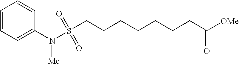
S(CCCCCCCC([OMe])=O)(N(C1=CC=CC=C1)[Me])(=O)=O
